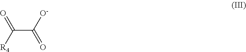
C(C([O-])=O)(=O)[R4]
